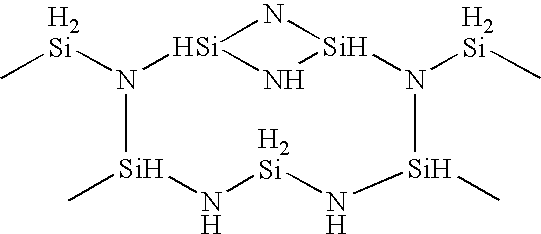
C[Si]N1[Si]2N[Si](N2)N([Si]C)[Si](C)N[Si]N[Si]1C
